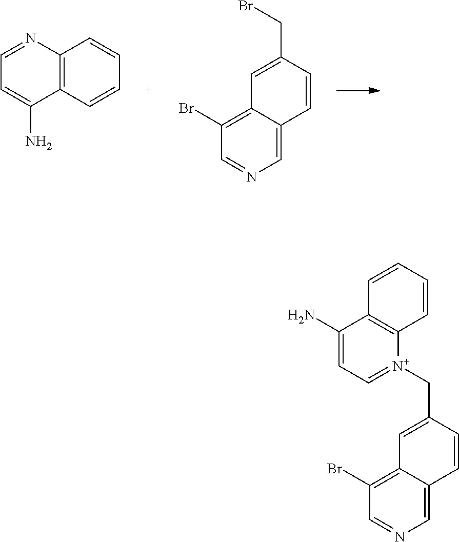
C1=C(CBr)C=CC2=CN=CC(Br)=C12.C12=C(C=CC=C1)C(N)=CC=N2.C1=C(C[N+]2=CC=C(N)C3=C2C=CC=C3)C=CC2=CN=CC(Br)=C12
